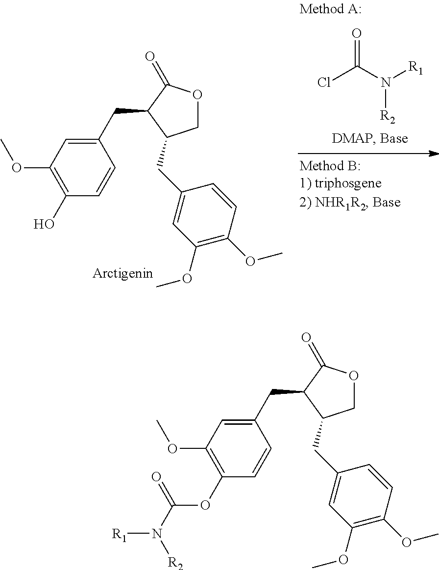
ClC(N([R1])[R2])=O.C1(OC)=C(O)C=CC(CC2C(=O)OCC2CC2=CC(OC)=C(OC)C=C2)=C1.C1(OC)=C(OC(N([R2])[R1])=O)C=CC(CC2C(=O)OCC2CC2=CC(OC)=C(OC)C=C2)=C1
